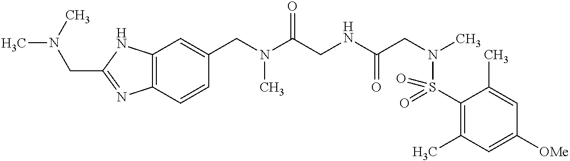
C12=C(C=CC(CN(C(CNC(CN(C)S(C3=C(C)C=C([OMe])C=C3C)(=O)=O)=O)=O)C)=C1)N=C(CN(C)C)N2
